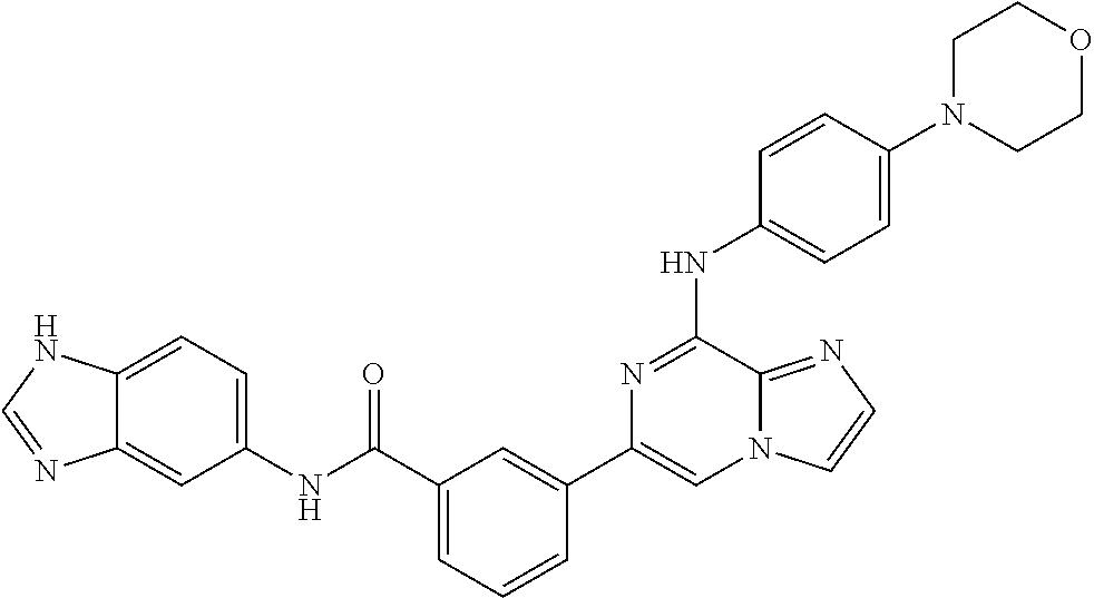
C1=CC(N2CCOCC2)=CC=C1NC1=NC(C2=CC(C(=O)NC3=CC=C4C(=C3)N=CN4)=CC=C2)=CN2C1=NC=C2
